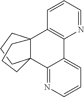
C12=C(C=CC=N1)C13C(C4=NC=CC=C24)(CCC1)CCC3
